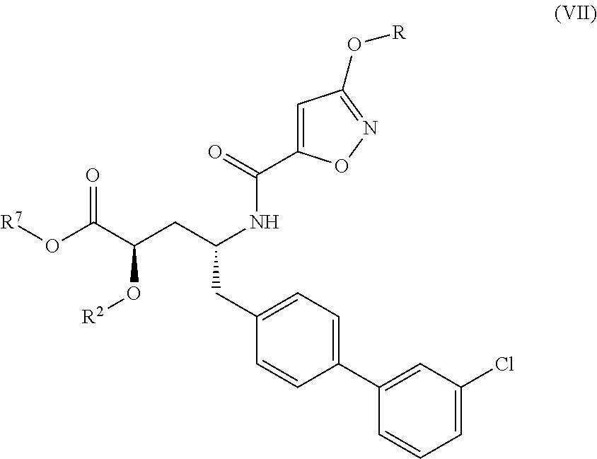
C1(C2=CC=C(CC(CC(C(O[R7])=O)O[R2])NC(C3=CC(O[R])=NO3)=O)C=C2)=CC(Cl)=CC=C1
